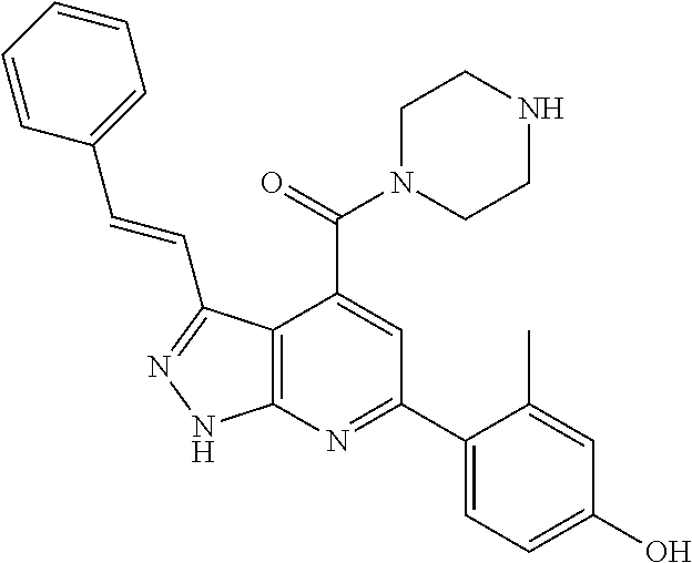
C1=CC=CC(C=CC2=NNC3=C2C(C(=O)N2CCNCC2)=CC(C2=CC=C(O)C=C2C)=N3)=C1
